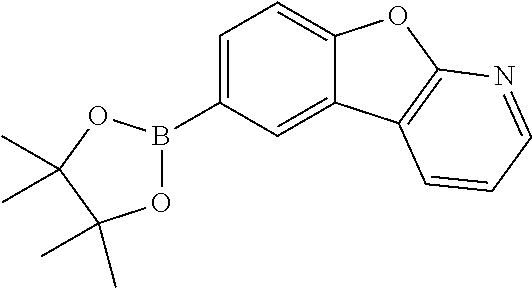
C1=C(B2OC(C)(C)C(C)(C)O2)C=C2C(=C1)OC1=C2C=CC=N1
